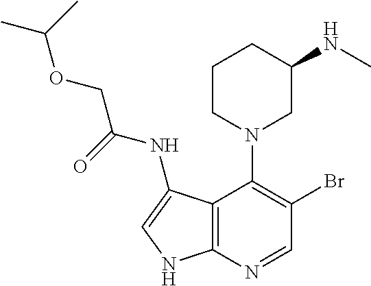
C1CN(C2=C(Br)C=NC3=C2C(NC(=O)COC(C)C)=CN3)CC(NC)C1
